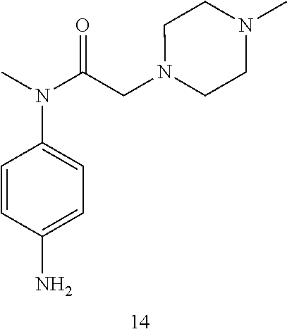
C1=CC(N)=CC=C1N(C)C(CN1CCN(C)CC1)=O
